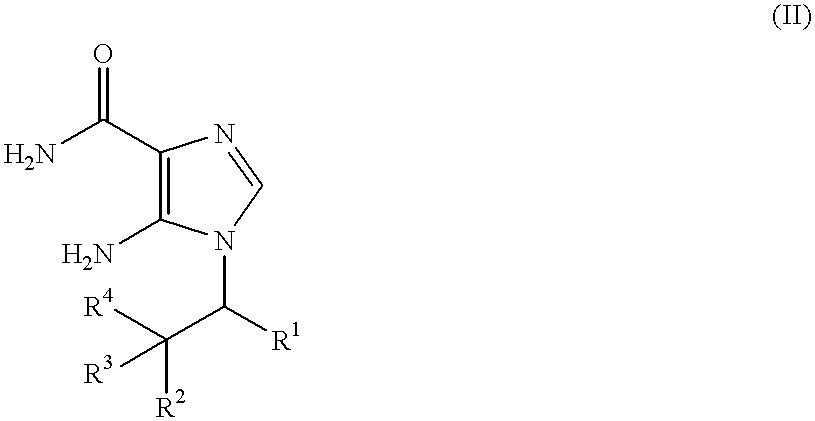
NC(C1=C(N)N(C(C([R2])([R4])[R3])[R1])C=N1)=O
